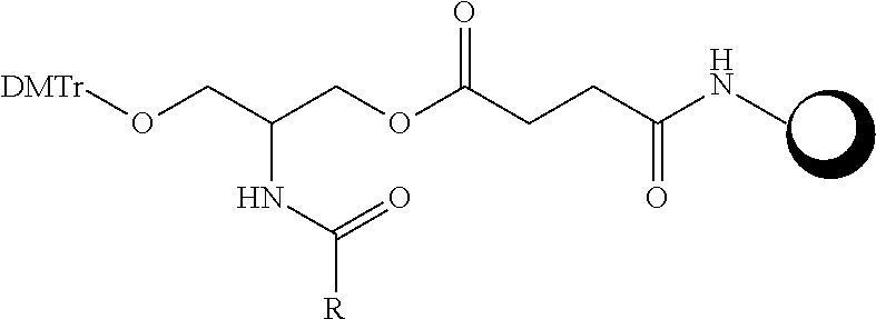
[DMTr]OCC(COC(CCC(NC)=O)=O)NC([R])=O
